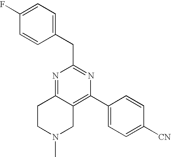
C1CN(C)CC2=C(C3=CC=C([CN])C=C3)N=C(CC3=CC=C(F)C=C3)N=C12
